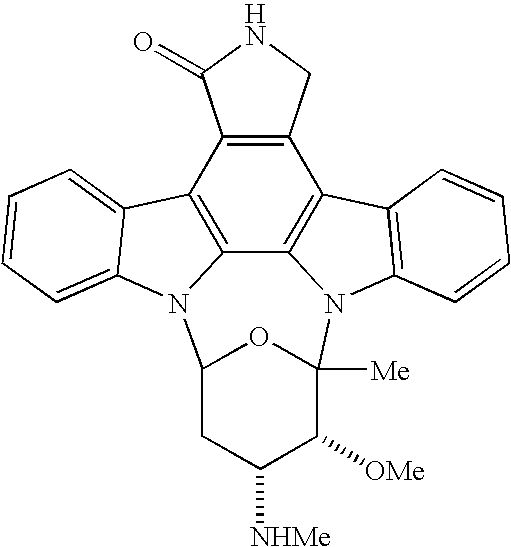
C12=C3C4=C(C5=C1N(C1=C5C=CC=C1)C1([Me])C([OMe])C([NHMe])CC(N2C2=CC=CC=C32)O1)CNC4=O
